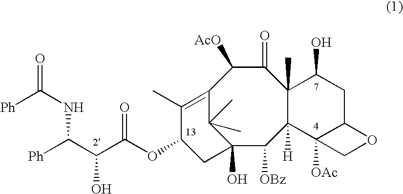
C12(O)C([OBz])C3([H])C(C)(C(=O)C([AcO])C(=C(C)C(OC(C(C([Ph])NC(=O)[Ph])O)=O)C1)C2(C)C)C(O)CC1C3([OAc])CO1
